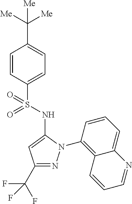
C1=CC(S(=O)(NC2=CC(C(F)(F)F)=NN2C2=C3C(=CC=C2)N=CC=C3)=O)=CC=C1C([Me])([Me])[Me]
